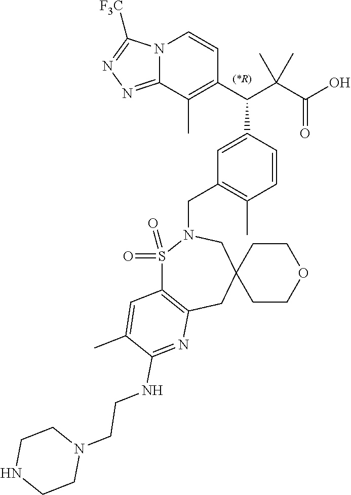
C1COCCC12CN(CC1=C(C)C=CC(C(C3=C(C)C4=NN=C([F3C])N4C=C3)C(C(O)=O)(C)C)=C1)S(=O)(=O)C1=C(C2)N=C(NCCN2CCNCC2)C(C)=C1
